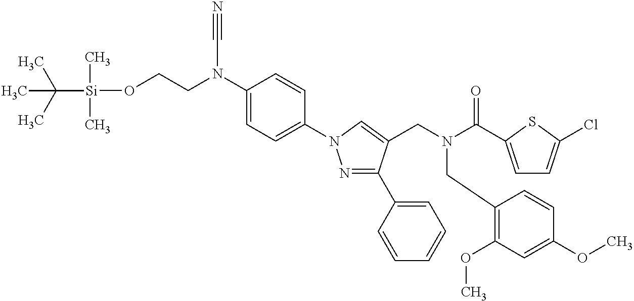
C1(N(CCO[Si](C(C)(C)C)(C)C)C#N)=CC=C(N2N=C(C3=CC=CC=C3)C(CN(C(C3=CC=C(Cl)S3)=O)CC3=C(OC)C=C(OC)C=C3)=C2)C=C1
